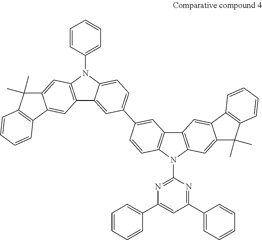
C12=C(N(C3=CC=CC=C3)C3=CC=C(C4=CC5=C(C=C4)N(C4=NC(C6=CC=CC=C6)=CC(C6=CC=CC=C6)=N4)C4=C5C=C5C(=C4)C(C)(C)C4=C5C=CC=C4)C=C13)C=C1C(=C2)C2=C(C1(C)C)C=CC=C2
